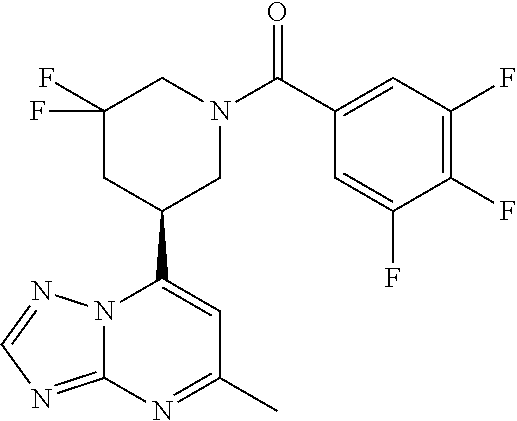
N12C(=NC=N1)N=C(C)C=C2C1CN(C(=O)C2=CC(F)=C(F)C(F)=C2)CC(F)(F)C1
